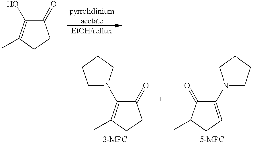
C1CC(=O)C(N2CCCC2)=C1C.C1C=C(N2CCCC2)C(=O)C1C.C1CC(=O)C(O)=C1C
